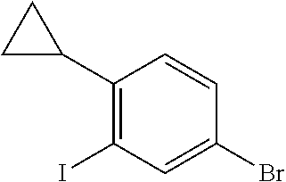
C1(C2CC2)=C(I)C=C(Br)C=C1
